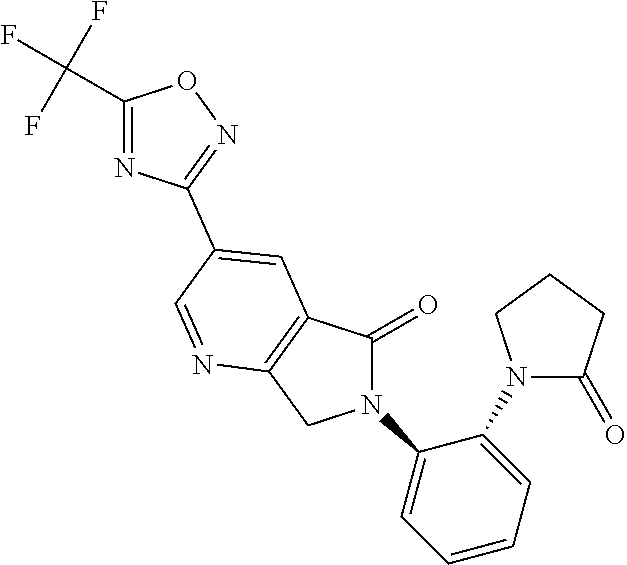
C1(=O)N(C2=CC=CC=C2N2C(=O)CCC2)CC2=C1C=C(C1=NOC(C(F)(F)F)=N1)C=N2
